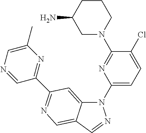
N1(C2=CC=C(Cl)C(N3CCCC(N)C3)=N2)C2=CC(C3=NC(C)=CN=C3)=NC=C2C=N1
